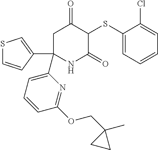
C1(SC2C(=O)CC(C3=CC=CC(OCC4(C)CC4)=N3)(C3=CSC=C3)NC2=O)=CC=CC=C1Cl
